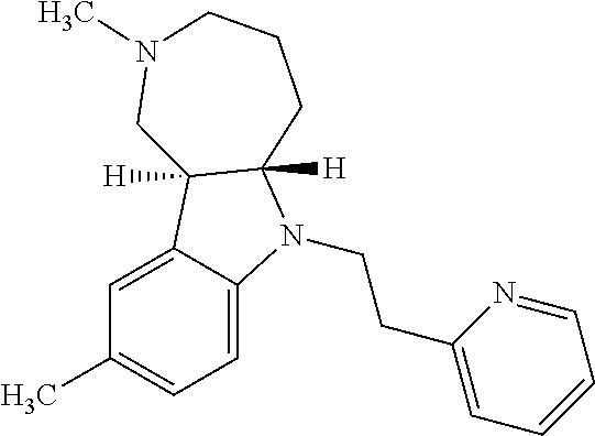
C1=C2C(=CC=C1C)N(CCC1=CC=CC=N1)C1([H])C2([H])CN(C)CCC1
